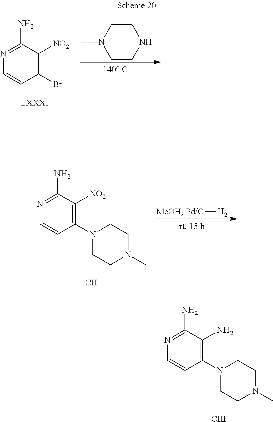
N1=C(N)C([NO2])=C(Br)C=C1.C1CNCCN1C.[MeOH].[Pd/C][H2].N1=C(N)C([NO2])=C(N2CCN(C)CC2)C=C1.[CII].N1=C(N)C(N)=C(N2CCN(C)CC2)C=C1.[CIII]
